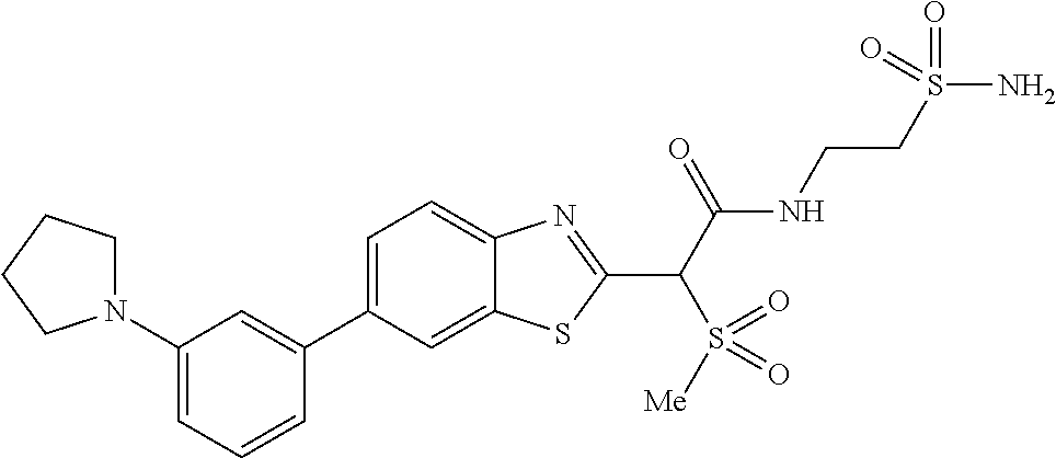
C1(C2=CC(N3CCCC3)=CC=C2)=CC=C2C(=C1)SC(C(C(NCCS(N)(=O)=O)=O)S(=O)([Me])=O)=N2
